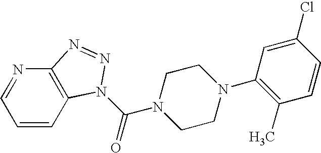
C1=CC2=C(N=C1)N=NN2C(=O)N1CCN(C2=C(C)C=CC(Cl)=C2)CC1
